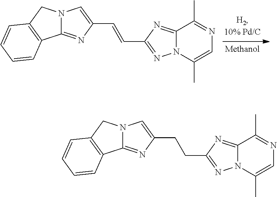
C12=NC(C=CC3=CN4C(=N3)C3=C(C4)C=CC=C3)=NN1C(C)=CN=C2C.C12=NC(CCC3=CN4C(=N3)C3=C(C4)C=CC=C3)=NN1C(C)=CN=C2C
